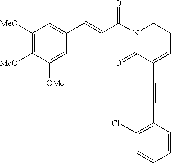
C1([MeO])=C([MeO])C([OMe])=CC(C=CC(N2C(=O)C(C#CC3=C(Cl)C=CC=C3)=CCC2)=O)=C1
